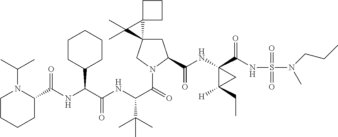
N(C(C(NC(C(=O)N1CC2(CC1C(NC1(C(NS(=O)(=O)N(C)CCC)=O)C([H])(CC)C1)=O)C1(C2(C)C)CCC1)C(C)(C)C)=O)C1CCCCC1)C(C1N(C(C)C)CCCC1)=O
